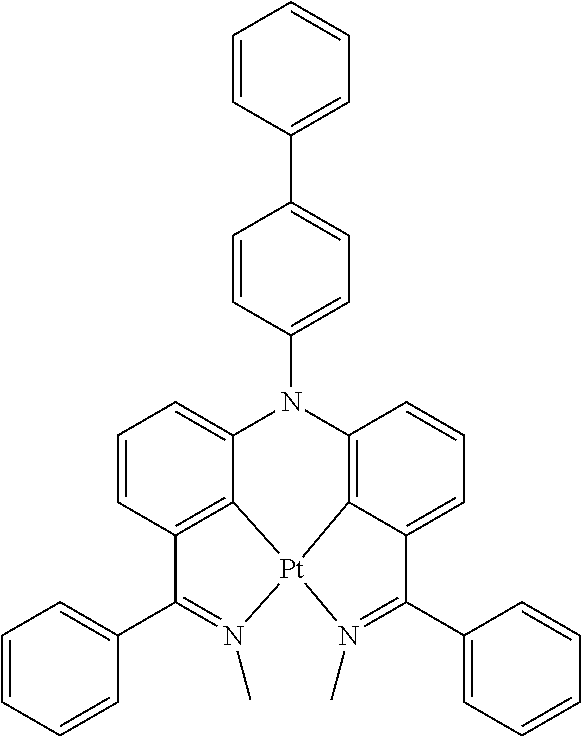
C1=CC2=C3C(=C1)N(C1=CC=C(C4=CC=CC=C4)C=C1)C1=C4C(=CC=C1)C(C1=CC=CC=C1)=N(C)[Pt]34N(C)=C2C1=CC=CC=C1
